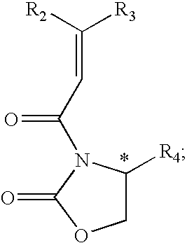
[R2]C([R3])=CC(=O)N1C([R4])COC1=O
